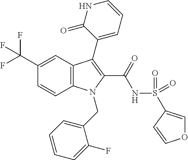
C12=C(C=C(C(F)(F)F)C=C1)C(C1=CC=CNC1=O)=C(C(=O)NS(=O)(=O)C1=COC=C1)N2CC1=CC=CC=C1F
